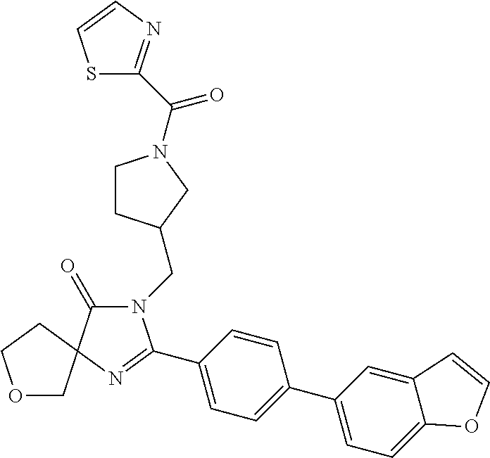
N1(CC2CCN(C(=O)C3=NC=CS3)C2)C(=O)C2(N=C1C1=CC=C(C3=CC=C4C(=C3)C=CO4)C=C1)CCOC2
